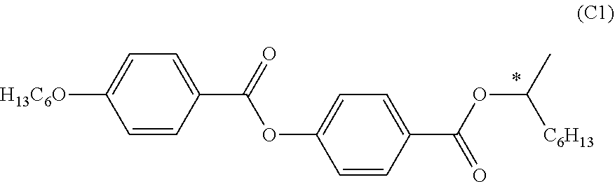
C1=CC(C(=O)OC2=CC=C(C(OC(C)[C6H13])=O)C=C2)=CC=C1[H13C6O]
